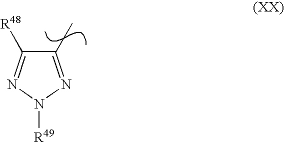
C1(C)=NN([R49])N=C1[R48]
